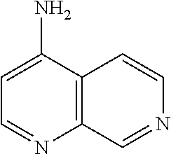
C1=C(N)C2=C(N=C1)C=NC=C2
